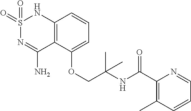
C12=C(C(OCC(NC(C3=C(C)C=CC=N3)=O)(C)C)=CC=C1)C(N)=NS(=O)(=O)N2
